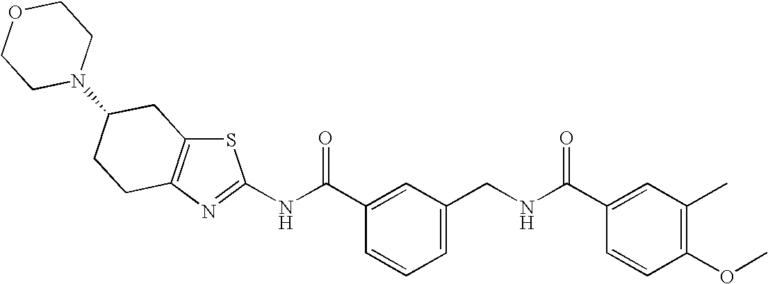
N(C(C1=CC(CNC(C2=CC(C)=C(OC)C=C2)=O)=CC=C1)=O)C1=NC2=C(S1)CC(N1CCOCC1)CC2
